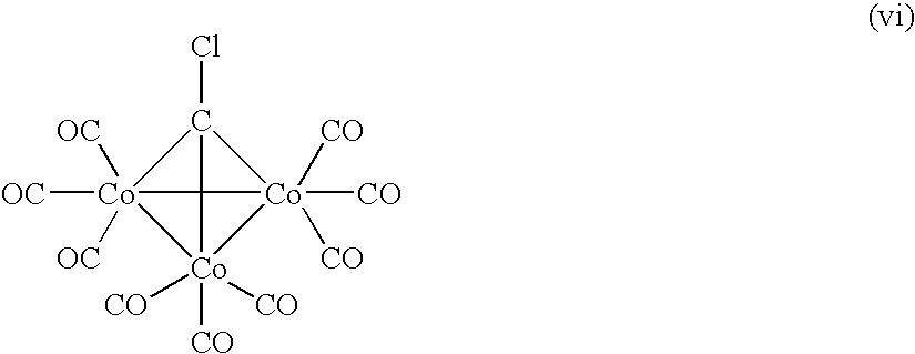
[OC][Co]12([OC])([OC])C34[Co]([CO])([CO])([CO])(C13Cl)[Co]24([CO])([CO])[CO]
